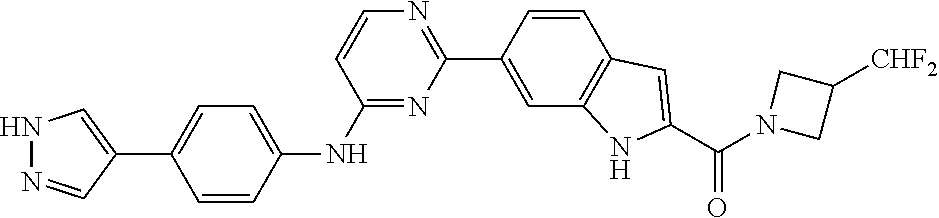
N1=C(NC2=CC=C(C3=CNN=C3)C=C2)C=CN=C1C1=CC2=C(C=C1)C=C(C(N1CC([CHF2])C1)=O)N2
